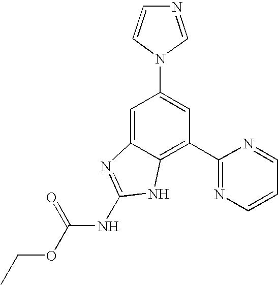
N1(C2=CC(C3=NC=CC=N3)=C3C(=C2)N=C(NC(OCC)=O)N3)C=NC=C1
